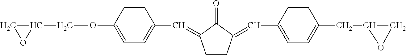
C1(COC2=CC=C(C=C3CCC(=CC4=CC=C(CC5CO5)C=C4)C3=O)C=C2)CO1
